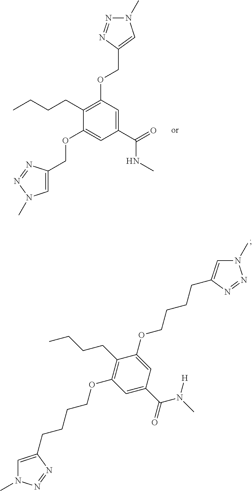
CCCCC1=C(OCC2=CN(C)N=N2)C=C(C(=O)NC)C=C1OCC1=CN(C)N=N1.C(CCCOC1=CC(C(N(C)[H])=O)=CC(OCCCCC2=CN(C)N=N2)=C1CCCC)C1=CN(C)N=N1
